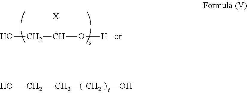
OCC(O[H])[X].C(O)CCO
